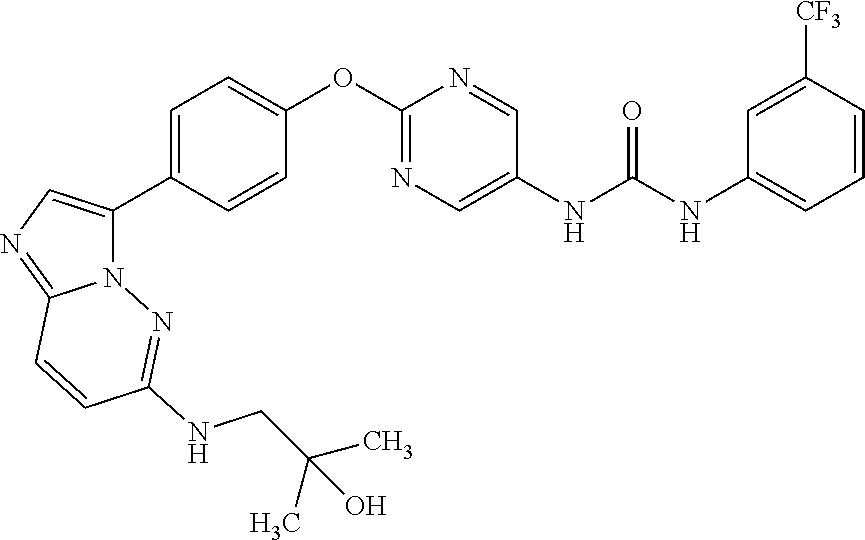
C1=C(C2=CN=C3N2N=C(NCC(C)(C)O)C=C3)C=CC(OC2=NC=C(NC(NC3=CC=CC([CF3])=C3)=O)C=N2)=C1
